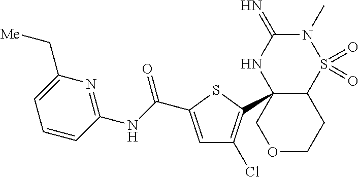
C12C(C3=C(Cl)C=C(C(NC4=NC(C[Me])=CC=C4)=O)S3)(NC(=N)N(C)S1(=O)=O)COCC2
